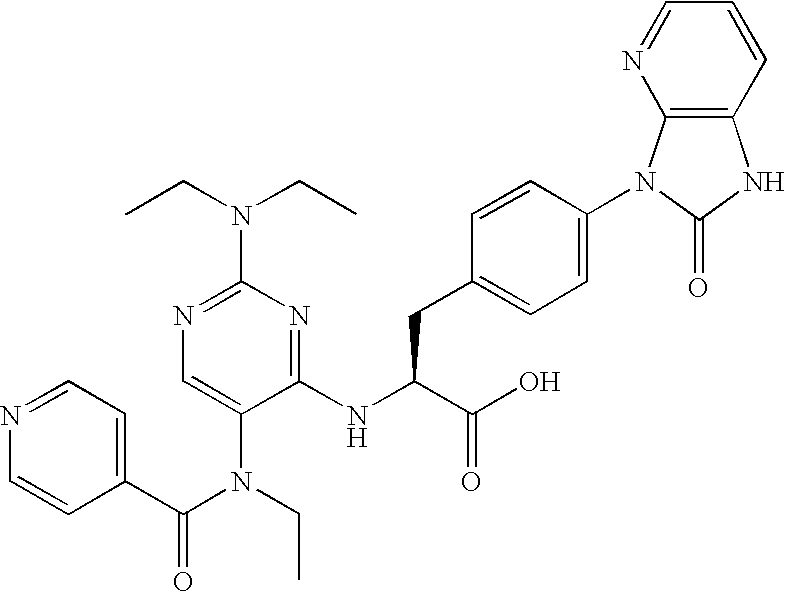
CCN(CC)C1=NC=C(N(C(=O)C2=CC=NC=C2)CC)C(NC(C(O)=O)CC2=CC=C(N3C4=C(NC3=O)C=CC=N4)C=C2)=N1
